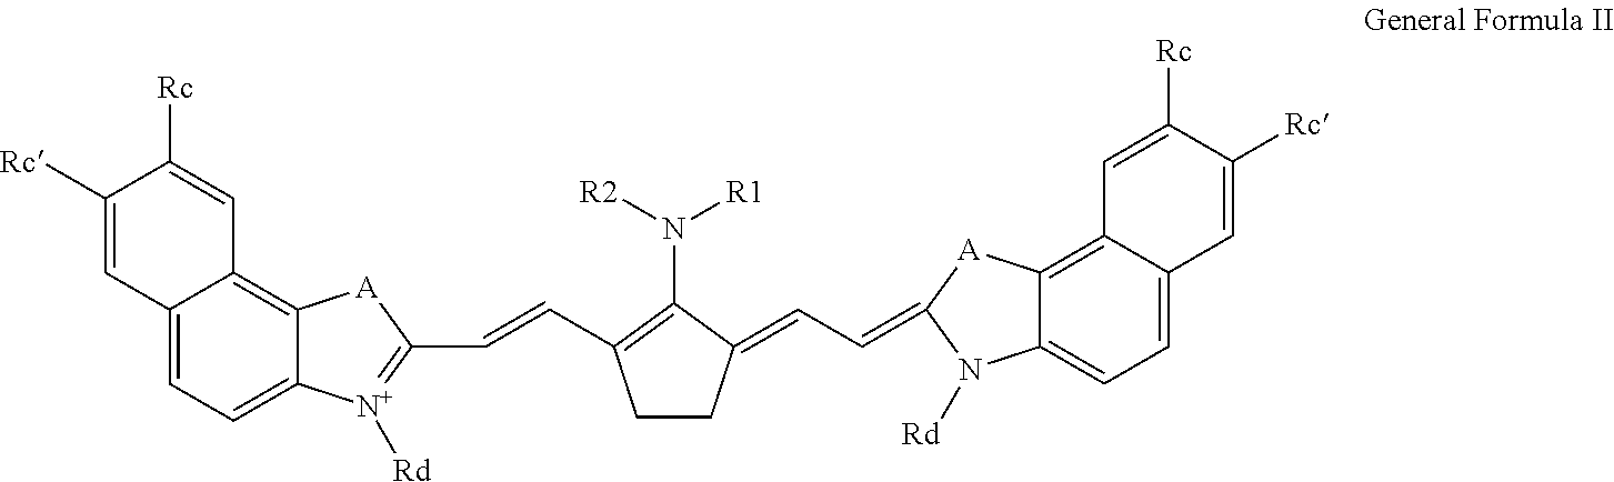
C1CC(=CC=C2[A]C3=C4C(=CC=C3N2[Rd])C=C([Rc])C([Rc])=C4)C(N([R2])[R1])=C1C=CC1=[N+]([Rd])C2=CC=C3C(=C2[A]1)C=C([Rc])C([Rc])=C3
